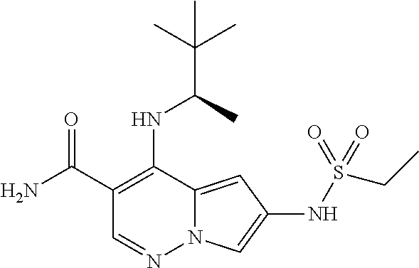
C1(C(=O)N)=C(NC(C)C(C)(C)C)C2=CC(NS(CC)(=O)=O)=CN2N=C1
